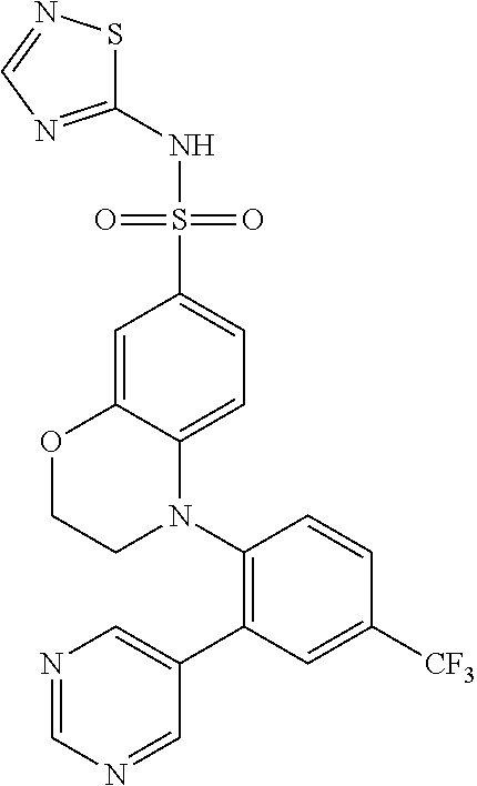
C1(C2=CN=CN=C2)=C(N2C3=CC=C(S(=O)(=O)NC4=NC=NS4)C=C3OCC2)C=CC([CF3])=C1
